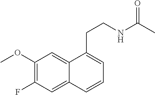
C1(OC)=C(F)C=C2C(=C1)C(CCNC(C)=O)=CC=C2
